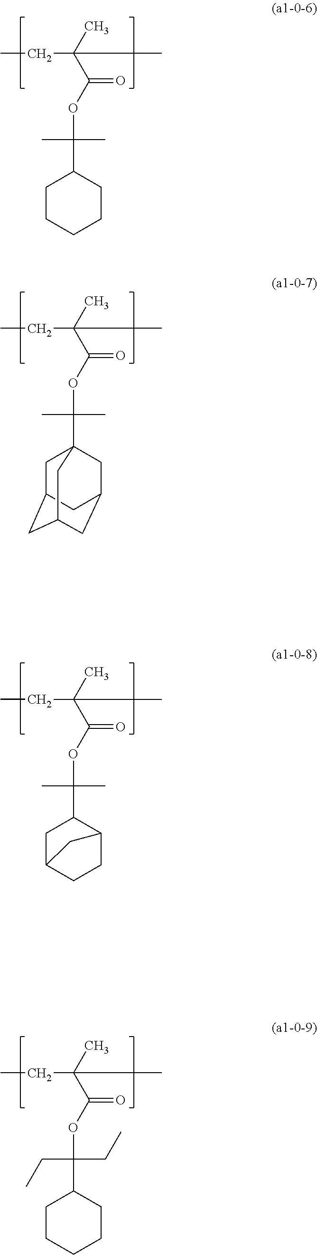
CCC(C)(C(OC(C)(C)C1CCCCC1)=O)C.CCC(C)(C(OC(CC)(CC)C1CCCCC1)=O)C.CCC(C)(C(OC(C)(C)C12CC3CC(CC(C1)C3)C2)=O)C.CCC(C)(C(OC(C)(C)C1CC2CCC1C2)=O)C
